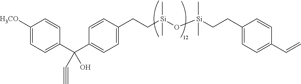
C(C1=CC=C(CC[Si](O[Si](CCC2=CC=C(C=C)C=C2)(C)C)(C)C)C=C1)(C1=CC=C([H3CO])C=C1)(C#C)O
